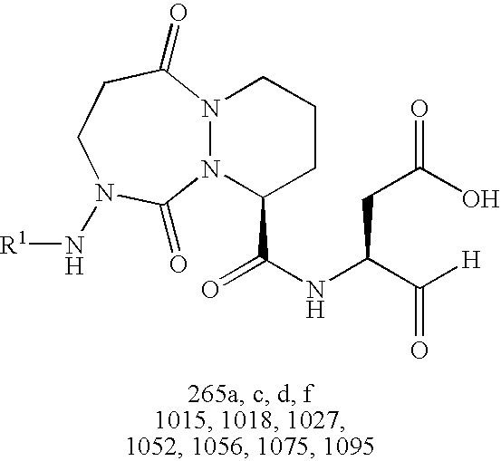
N12N(C(C(NC(C([H])=O)CC(=O)O)=O)CCC1)C(=O)N(N[R1])CCC2=O
